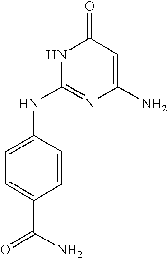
C1(NC2=NC(N)=CC(=O)N2)=CC=C(C(=O)N)C=C1
